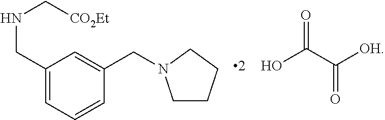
OC(C([OH])=O)=O.C1(CN2CCCC2)=CC(CNC[CO2Et])=CC=C1
